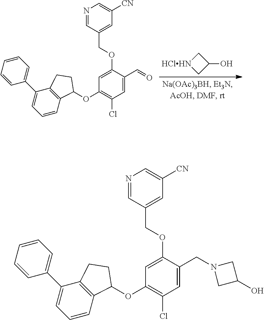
C1=C(OCC2=CC([CN])=CN=C2)C(C=O)=CC(Cl)=C1OC1C2=C(C(C3=CC=CC=C3)=CC=C2)CC1.C1[HClHN]CC1O.C1=C(OCC2=CC([CN])=CN=C2)C(CN2CC(O)C2)=CC(Cl)=C1OC1C2=C(C(C3=CC=CC=C3)=CC=C2)CC1
